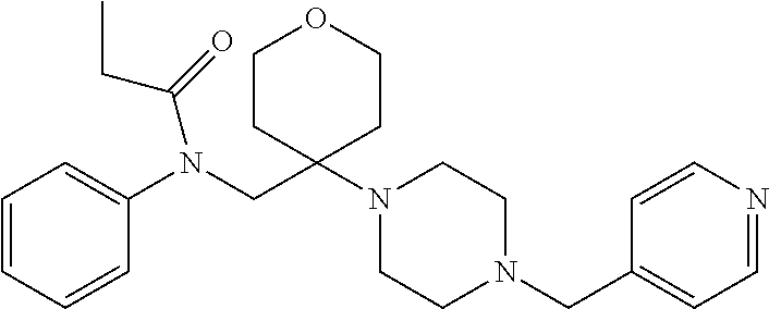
C1=CC=CC(N(CC2(N3CCN(CC4=CC=NC=C4)CC3)CCOCC2)C(=O)CC)=C1
